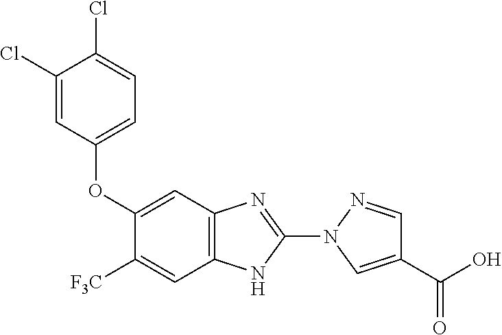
C1(OC2=CC=C(Cl)C(Cl)=C2)=CC2=C(NC(N3C=C(C(=O)O)C=N3)=N2)C=C1[F3C]
